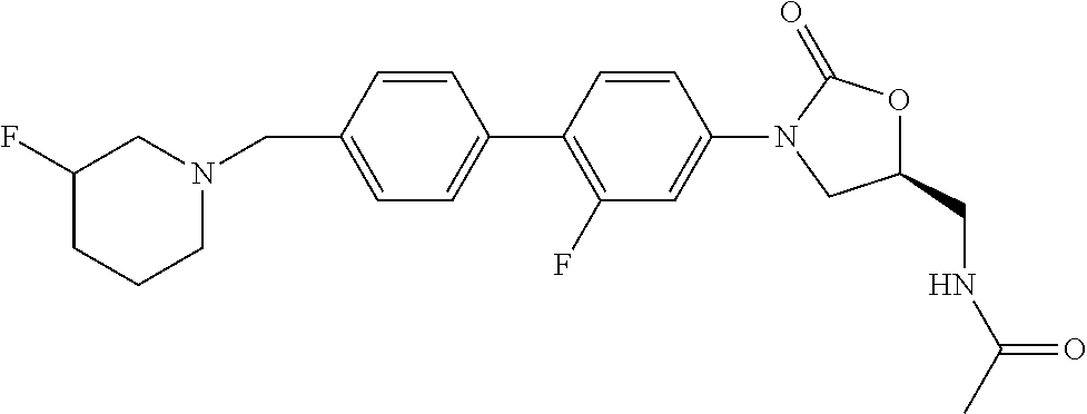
C1(CN2CC(F)CCC2)=CC=C(C2=C(F)C=C(N3C(=O)OC(CNC(C)=O)C3)C=C2)C=C1
